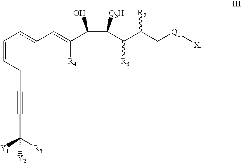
C(=CCC#CC([R5])([Y1])[Y2])C=CC=C(C(C(C(C(C[Q1][X])[R2])[R3])[Q3H])O)[R4]
